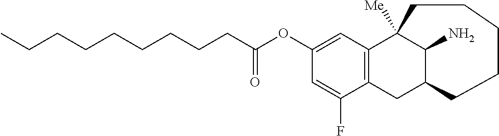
C(CCCCCCC(OC1=CC2=C(CC3C(N)C2([Me])CCCCC3)C(F)=C1)=O)CC
